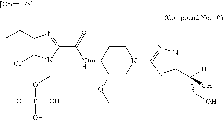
C1(CC)=C(Cl)N(COP(O)(O)=O)C(C(=O)NC2C(OC)CN(C3=NN=C(C([H])(CO)O)S3)CC2)=N1
